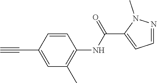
C1(NC(=O)C2=CC=NN2C)=C(C)C=C(C#C)C=C1
